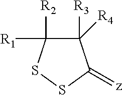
C1([R3])([R4])C([R1])([R2])SSC1=[z]
